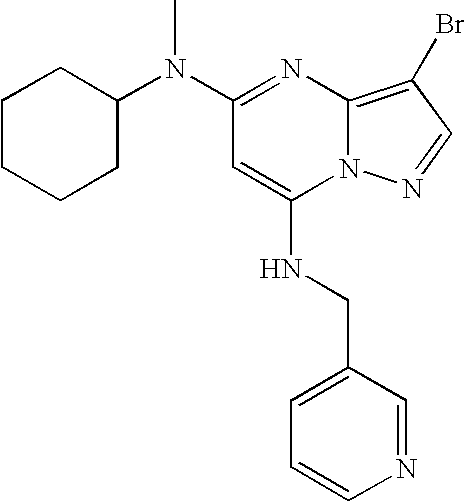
C1=CN=CC(CNC2=CC(N(C3CCCCC3)C)=NC3=C(Br)C=NN23)=C1
